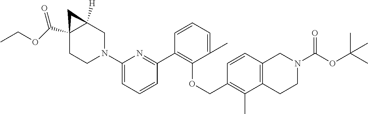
C1(N2CC3([H])C(C(=O)OCC)(CC2)C3)=CC=CC(C2=C(OCC3=C(C)C4=C(C=C3)CN(C(=O)OC(C)(C)C)CC4)C(C)=CC=C2)=N1
